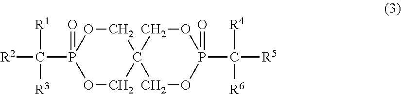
C1OP(C([R2])([R1])[R3])(=O)OCC12COP(C([R5])([R4])[R6])(=O)OC2
